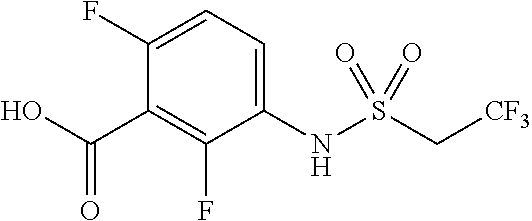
C1(F)=CC=C(NS(C[CF3])(=O)=O)C(F)=C1C(O)=O
